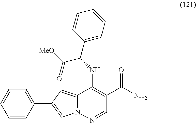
C12=CC(C3=CC=CC=C3)=CN1N=CC(C(N)=O)=C2NC(C1=CC=CC=C1)C([MeO])=O
